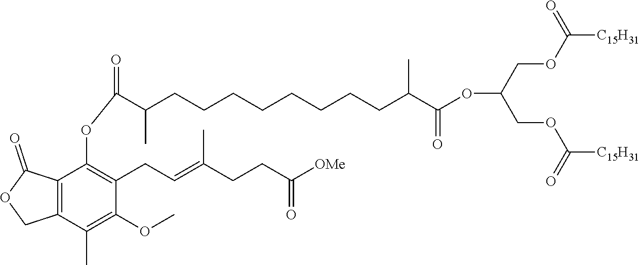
C12=C(C(C)=C(OC)C(CC=C(CCC(=O)[OMe])C)=C1OC(C(CCCCCCCCC(C(OC(COC([C15H31])=O)COC([C15H31])=O)=O)C)C)=O)COC2=O
